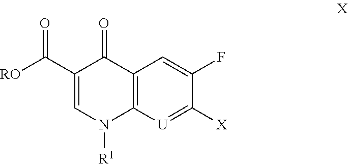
C12=C([U]=C([X])C(F)=C1)N([R1])C=C(C([RO])=O)C2=O
